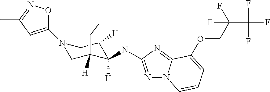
N1=C(NC2([H])C3([H])CN(C4=CC(C)=NO4)CC2([H])CC3)N=C2N1C=CC=C2OCC(C(F)(F)F)(F)F
